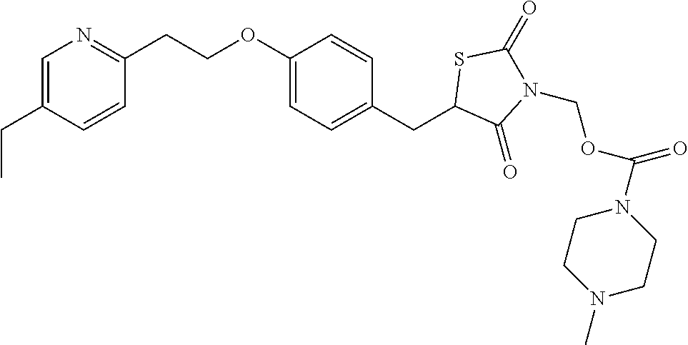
C1=C(CC)C=CC(CCOC2=CC=C(CC3C(=O)N(COC(=O)N4CCN(C)CC4)C(=O)S3)C=C2)=N1
